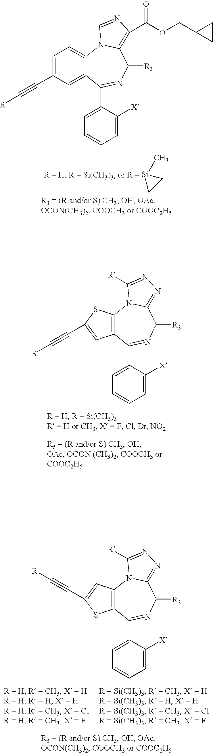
[Si]1(C)CC1.C12=CC=C(C#C[R])C=C1C(C1=CC=CC=C1[X])=NC([R3])C1=C(C(OCC3CC3)=O)N=CN21.C12=C(C(C3=CC=CC=C3[X])=NC([R3])C3=NN=C([R])N13)C=C(C#C[R])S2.C12=C(C(C3=CC=CC=C3[X])=NC([R3])C3=NN=C([R])N13)SC(C#C[R])=C2
